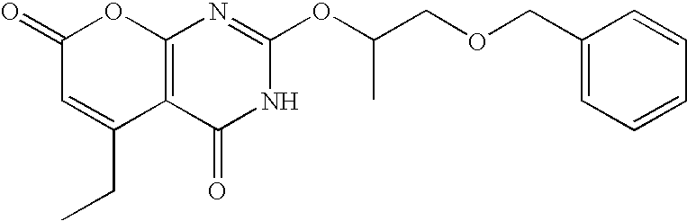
C12=C(C(=O)NC(OC(COCC3=CC=CC=C3)C)=N1)C(CC)=CC(=O)O2
